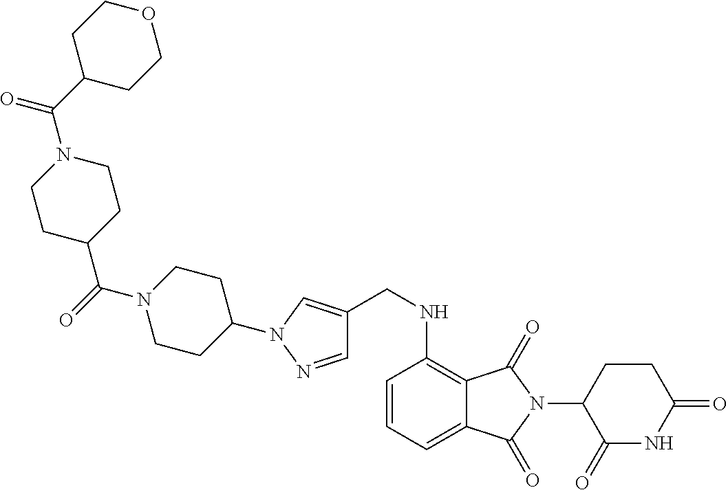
C1C(C(=O)N2CCC(N3C=C(CNC4=C5C(=CC=C4)C(=O)N(C4C(=O)NC(=O)CC4)C5=O)C=N3)CC2)CCN(C(C2CCOCC2)=O)C1
